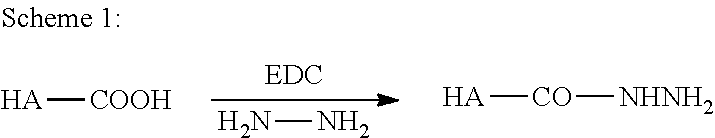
NN.[HA][COOH].[HA][CO][NHNH2]
